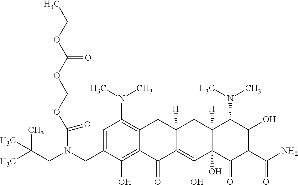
C1=C(CN(CC(C)(C)C)C(OCOC(OCC)=O)=O)C(O)=C2C(=C1N(C)C)CC1([H])C(=C(O)C3(O)C([H])(C1)C(N(C)C)C(O)=C(C(N)=O)C3=O)C2=O
